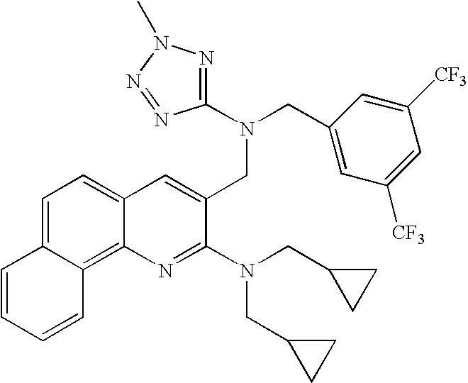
C1=C2C(=C3C(=C1)C=C(CN(CC1=CC([CF3])=CC([CF3])=C1)C1=NN(C)N=N1)C(N(CC1CC1)CC1CC1)=N3)C=CC=C2
